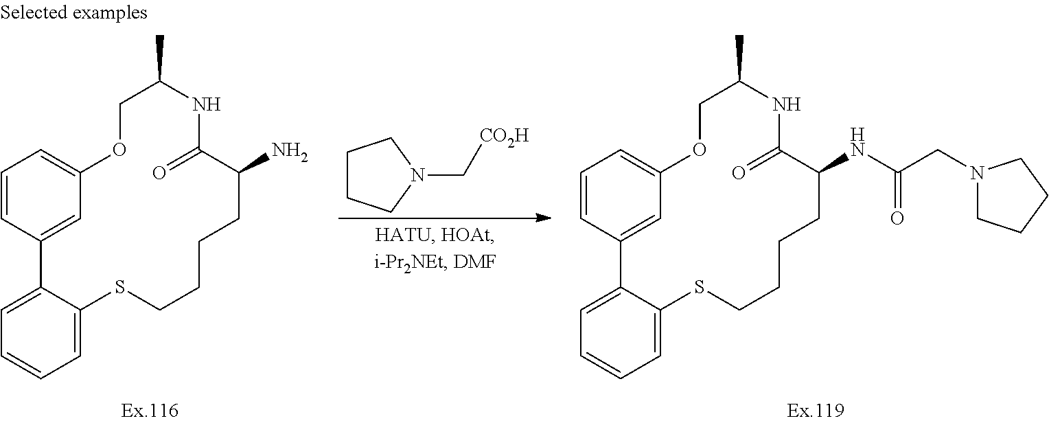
C1=CC2=CC(=C1)OCC(C)NC(=O)C(N)CCCCSC1=CC=CC=C21.C1CCN(C[CO2H])C1.C1=CC2=CC(=C1)OCC(C)NC(=O)C(NC(CN1CCCC1)=O)CCCCSC1=CC=CC=C21
